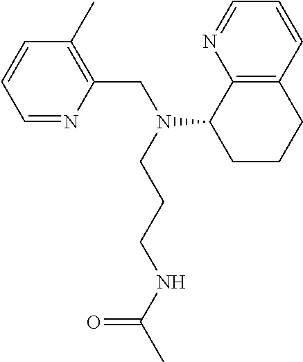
C1(CN(CCCNC(C)=O)C2CCCC3=C2N=CC=C3)=C(C)C=CC=N1
